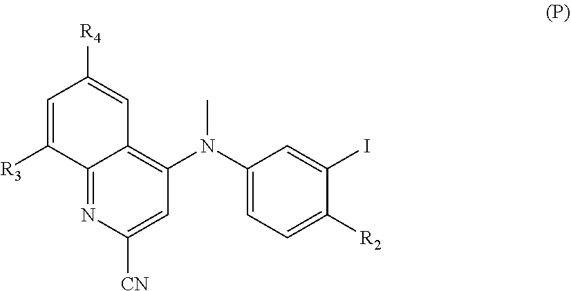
N(C)(C1=CC=C([R2])C(I)=C1)C1=C2C=C([R4])C=C([R3])C2=NC([CN])=C1
